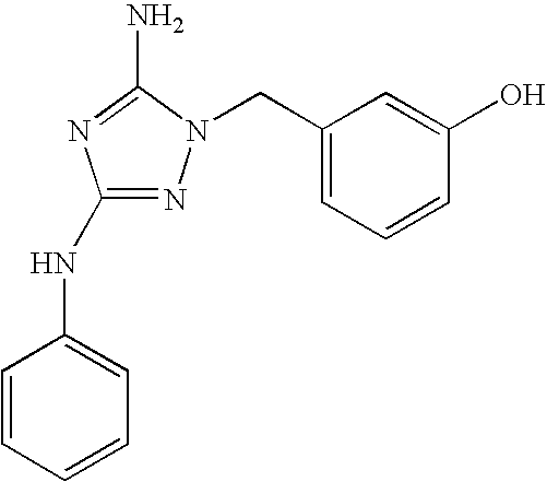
N1=C(NC2=CC=CC=C2)N=C(N)N1CC1=CC=CC(O)=C1
